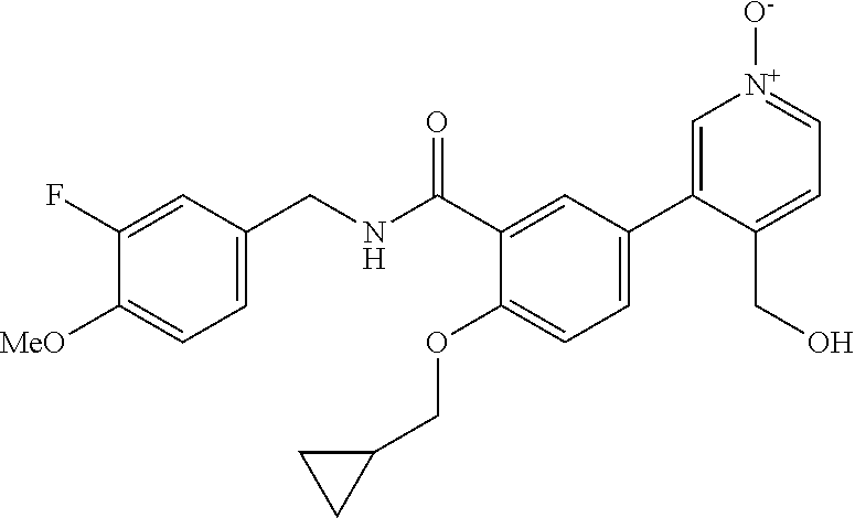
C1=C(CNC(C2=CC(C3=C[N+]([O-])=CC=C3CO)=CC=C2OCC2CC2)=O)C=C(F)C([MeO])=C1
